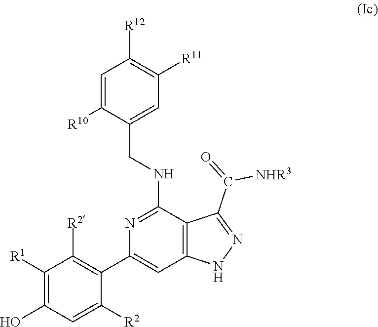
C1([R1])=C(O)C=C([R2])C(C2=CC3=C(C(NCC4=CC([R11])=C([R12])C=C4[R10])=N2)C(C([NHR3])=O)=NN3)=C1[R2]
